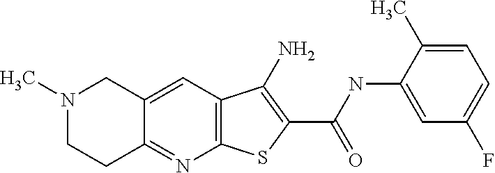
C12=C(C=C3C(=N1)CCN(C)C3)C(N)=C(C(NC1=CC(F)=CC=C1C)=O)S2
